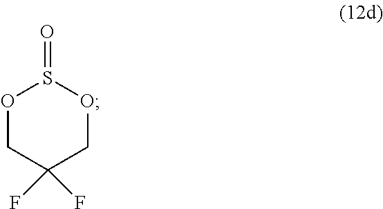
O=S1OCC(F)(F)CO1
